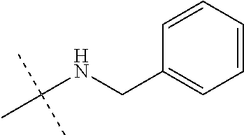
C1=CC=CC=C1CNC(C)(C)C
